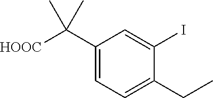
C1(C([HOOC])(C)C)=CC=C(CC)C(I)=C1
